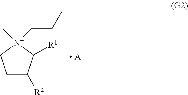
C1C([R2])C([R1])[N+](C)(CCC)C1.[ A-]
